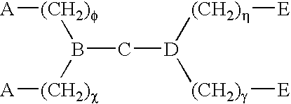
B(C[D]([(CH2)h][E])[(CH2)g][E])([(CH2)c][A])[(CH2)f][A]
